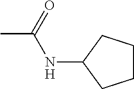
CC(NC1CCCC1)=O
